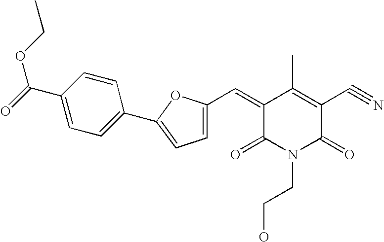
C1=C(C=C2C(=O)N(CCO)C(=O)C(C#N)=C2C)OC(C2=CC=C(C(=O)OCC)C=C2)=C1
